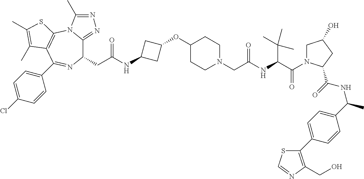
C1(CC(=O)NC2CC(OC3CCN(CC(NC(C(=O)N4CC(O)CC4C(=O)NC(C4=CC=C(C5=C(CO)N=CS5)C=C4)C)C(C)(C)C)=O)CC3)C2)C2=NN=C(C)N2C2=C(C(C3=CC=C(Cl)C=C3)=N1)C(C)=C(C)S2
